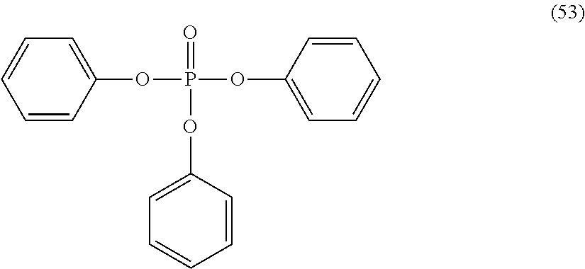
C1(OP(=O)(OC2=CC=CC=C2)OC2=CC=CC=C2)=CC=CC=C1
